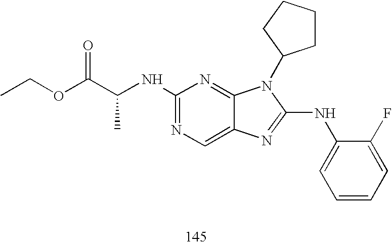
C(NC1=NC=C2C(=N1)N(C1CCCC1)C(NC1=CC=CC=C1F)=N2)(C(OCC)=O)C
